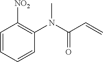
C1=CC=CC(N(C(C=C)=O)C)=C1[NO2]
